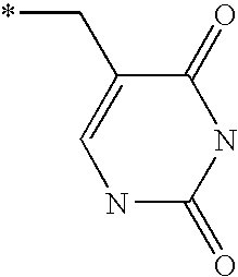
N1C(=O)NC(=O)C(C*)=C1
